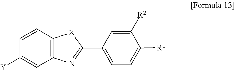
C1=CC2=C(C=C1[Y])N=C(C1=CC=C([R1])C([R2])=C1)[X]2
